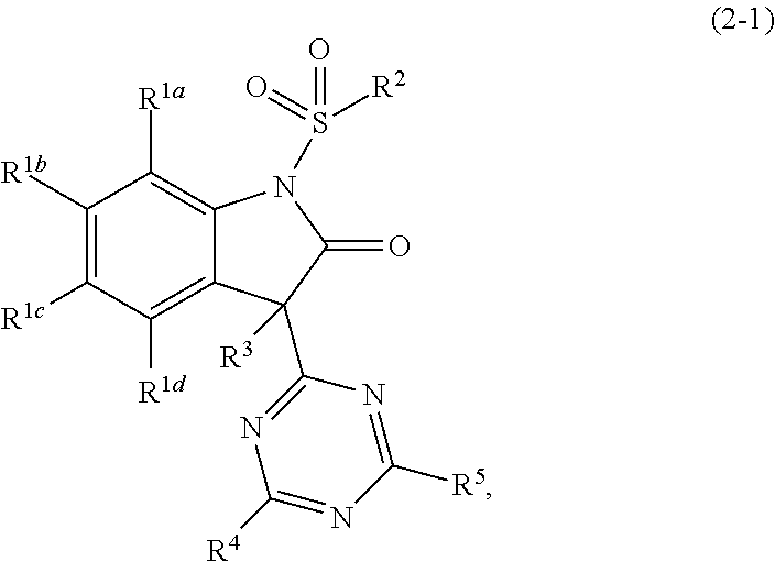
C1([R1a])=C2C(=C([R1d])C([R1c])=C1[R1b])C([R3])(C1=NC([R4])=NC([R5])=N1)C(=O)N2S([R2])(=O)=O
